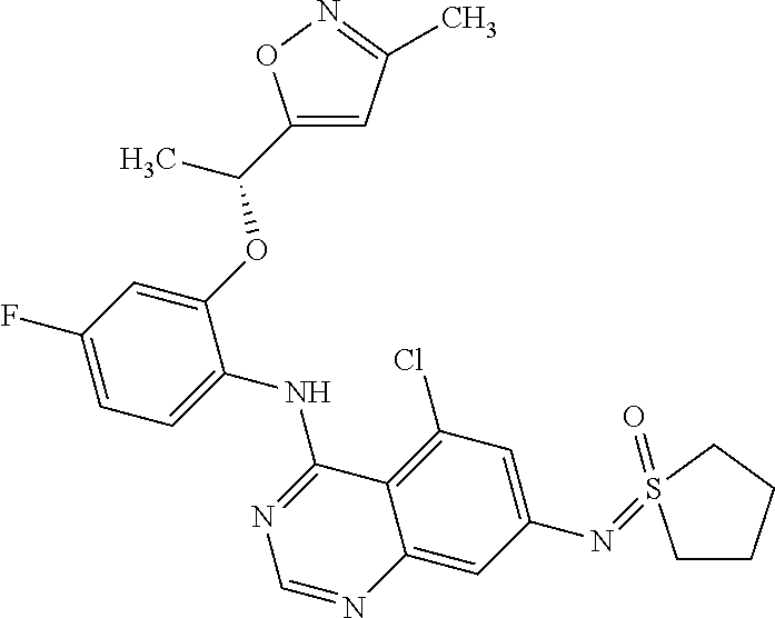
C1=C(F)C=C(OC(C)C2=CC(C)=NO2)C(NC2=NC=NC3=CC(N=S4(=O)CCCC4)=CC(Cl)=C23)=C1
